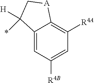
C12=CC([R4B])=CC([R4A])=C1[A]CC2([H])*
